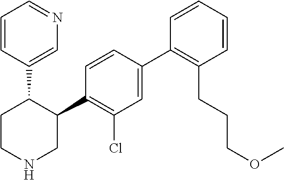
C1=CC(C2CCNCC2C2=C(Cl)C=C(C3=C(CCCOC)C=CC=C3)C=C2)=CN=C1
